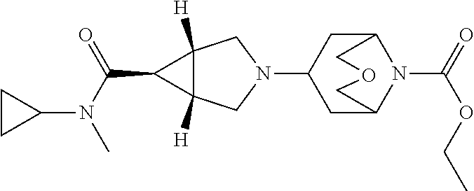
N1(C2CC3N(C(=O)OCC)C(C2)COC3)CC2([H])C([H])(C1)C2C(N(C1CC1)C)=O
